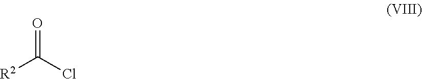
[R2]C(Cl)=O
